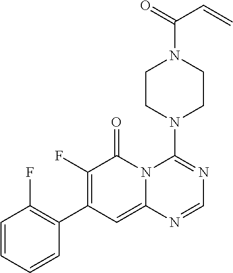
C1CN(C2=NC=NC3=CC(C4=C(F)C=CC=C4)=C(F)C(=O)N23)CCN1C(=O)C=C
